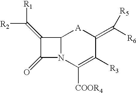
C12N(C([COOR4])=C([R3])C(=C([R6])[R5])[A]1)C(=O)C2=C([R1])[R2]
